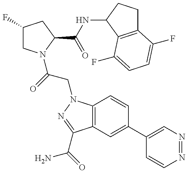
C1(F)CN(C(=O)CN2C3=C(C(C(=O)N)=N2)C=C(C2=CN=NC=C2)C=C3)C(C(NC2CCC3=C2C(F)=CC=C3F)=O)C1
